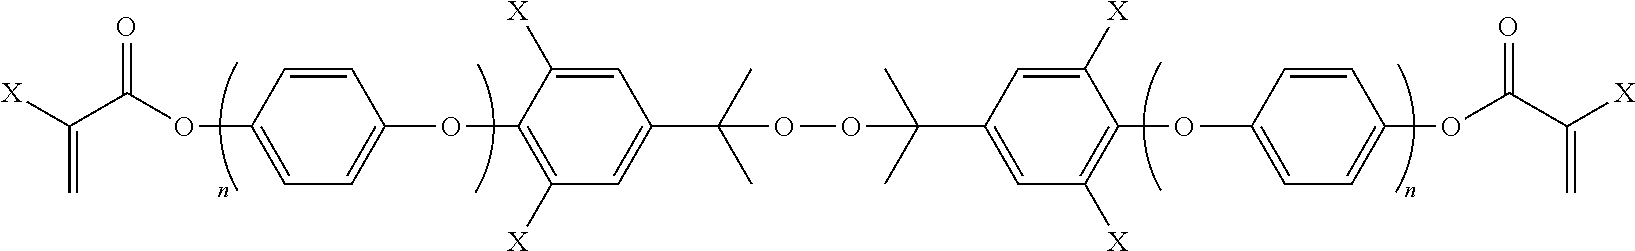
[X]C(C(OC1=CC=C(OC2=C([X])C=C(C(OOC(C3=CC([X])=C(OC4=CC=C(OC(C([X])=C)=O)C=C4)C([X])=C3)(C)C)(C)C)C=C2[X])C=C1)=O)=C
